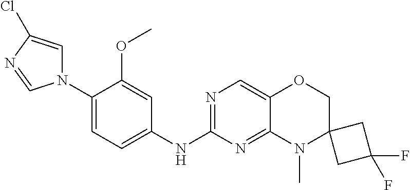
C1(N2C=C(Cl)N=C2)=CC=C(NC2=NC=C3C(=N2)N(C)C2(CO3)CC(F)(F)C2)C=C1OC
